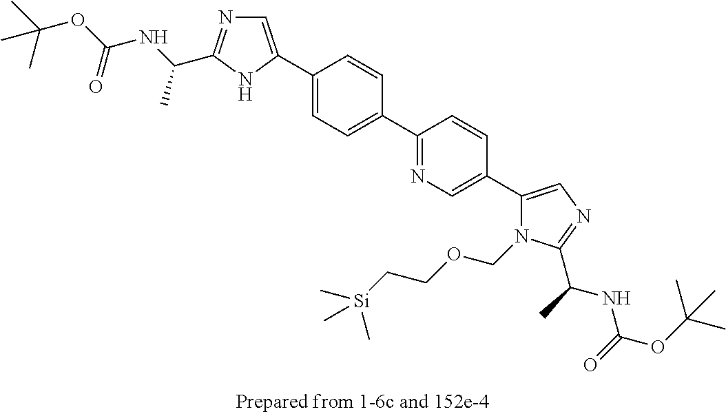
C1=C(C2=CC=C(C3=NC=C(C4=CN=C(C(NC(=O)OC(C)(C)C)C)N4COCC[Si](C)(C)C)C=C3)C=C2)NC(C(C)NC(=O)OC(C)(C)C)=N1
